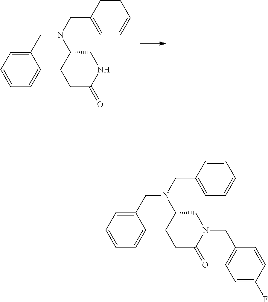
C1=CC=C(CN(CC2=CC=CC=C2)C2CCC(=O)NC2)C=C1.C1=CC=C(CN(CC2=CC=CC=C2)C2CCC(=O)N(CC3=CC=C(F)C=C3)C2)C=C1
